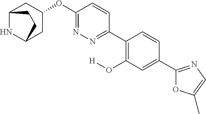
C12NC(CC(OC3=NN=C(C4=C(O[H])C=C(C5=NC=C(C)O5)C=C4)C=C3)C1)CC2
